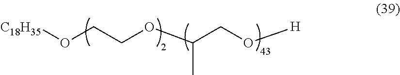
[C18H35]OCCOC(CO[H])C
